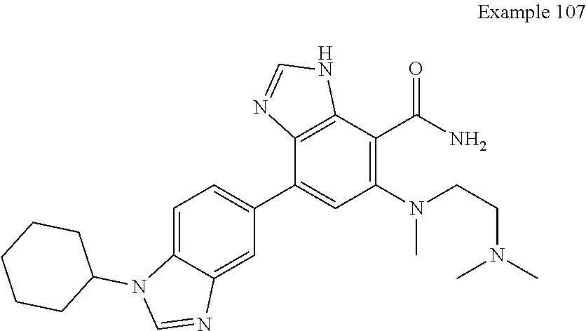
C12=C(C(C3=CC=C4C(=C3)N=CN4C3CCCCC3)=CC(N(C)CCN(C)C)=C1C(N)=O)N=CN2
